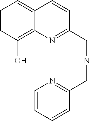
C1=CC(O)=C2C(=C1)C=CC(CNCC1=NC=CC=C1)=N2
